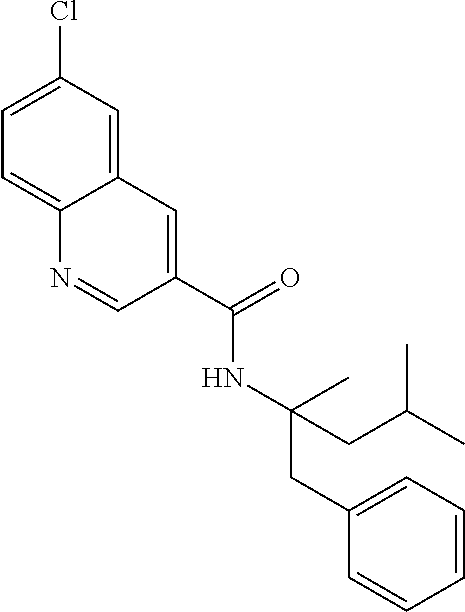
CC(NC(C1=CC2=CC(Cl)=CC=C2N=C1)=O)(CC1=CC=CC=C1)CC(C)C
